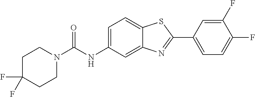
C1(F)=CC(C2=NC3=CC(NC(=O)N4CCC(F)(F)CC4)=CC=C3S2)=CC=C1F
